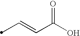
C(=CC(O)=O)C
